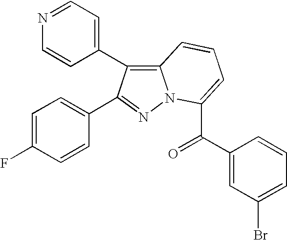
N1=CC=C(C2=C3N(N=C2C2=CC=C(F)C=C2)C(C(C2=CC(Br)=CC=C2)=O)=CC=C3)C=C1
